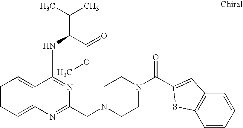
C1=CC=C2C(=C1)C(NC(C(OC)=O)C(C)C)=NC(CN1CCN(C(=O)C3=CC4=C(C=CC=C4)S3)CC1)=N2
